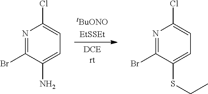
N1=C(Br)C(N)=CC=C1Cl.N1=C(Br)C(SCC)=CC=C1Cl
